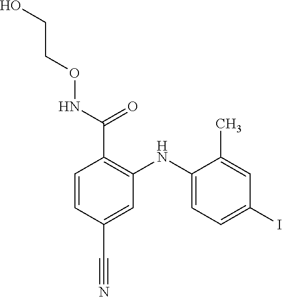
C1=CC(C#N)=CC(NC2=CC=C(I)C=C2C)=C1C(NOCCO)=O
